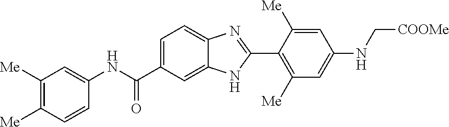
C1(C(NC2=CC([Me])=C([Me])C=C2)=O)=CC=C2C(=C1)NC(C1=C([Me])C=C(NC[COOMe])C=C1[Me])=N2
